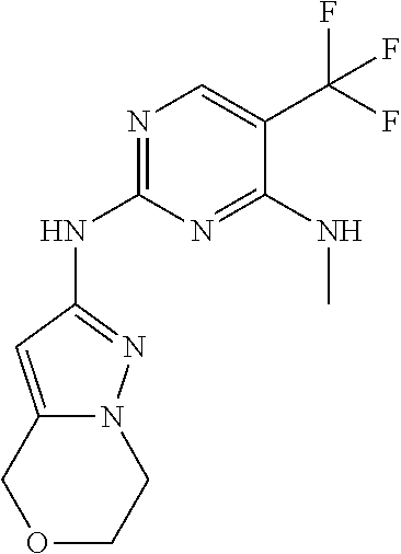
N1=C(NC2=NN3C(=C2)COCC3)N=C(NC)C(C(F)(F)F)=C1
